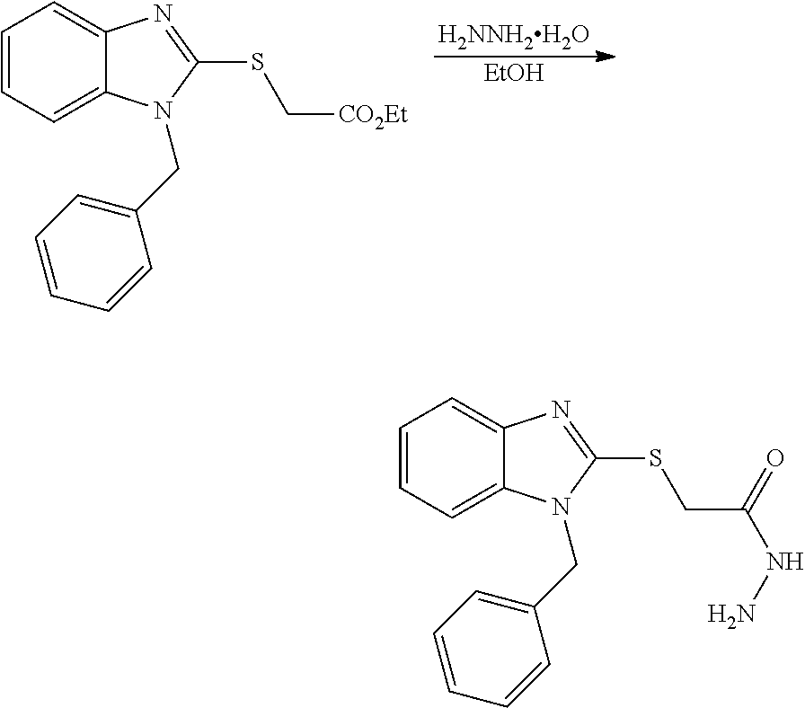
[H2NNH2H2O].[EtOH].C1=CC=C2C(=C1)N=C(SC[CO2Et])N2CC1=CC=CC=C1.C1=CC=C2C(=C1)N=C(SCC(NN)=O)N2CC1=CC=CC=C1
